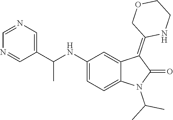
C1(NC(C2=CN=CN=C2)C)=CC=C2C(=C1)C(=C1NCCOC1)C(=O)N2C(C)C
